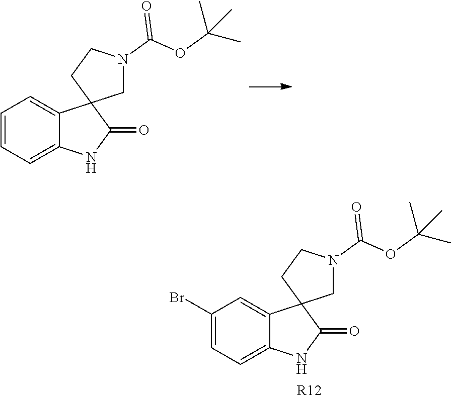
C1=CC=C2C(=C1)C1(C(=O)N2)CN(C(OC(C)(C)C)=O)CC1.C1(Br)=CC=C2C(=C1)C1(C(=O)N2)CN(C(OC(C)(C)C)=O)CC1.[R12]
